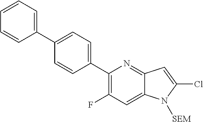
C1(C2=CC=C(C3=CC=CC=C3)C=C2)=C(F)C=C2C(=N1)C=C(Cl)N2[SEM]
